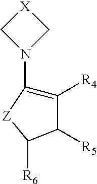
C1([R4])=C(N2C[X]C2)[Z]C([R6])C1[R5]
